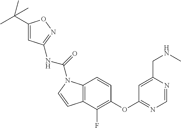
C1=CC(OC2=NC=NC(CNC)=C2)=C(F)C2=C1N(C(=O)NC1=NOC(C(C)(C)C)=C1)C=C2
